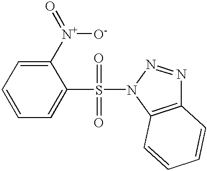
C1([N+](=O)[O-])=CC=CC=C1S(N1C2=C(N=N1)C=CC=C2)(=O)=O
